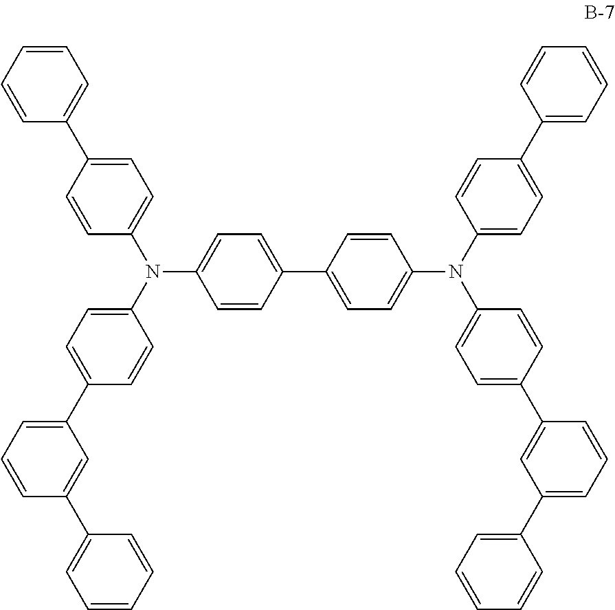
C1(C2=CC=C(N(C3=CC=C(C4=CC(C5=CC=CC=C5)=CC=C4)C=C3)C3=CC=C(C4=CC=CC=C4)C=C3)C=C2)=CC=C(N(C2=CC=C(C3=CC=CC(C4=CC=CC=C4)=C3)C=C2)C2=CC=C(C3=CC=CC=C3)C=C2)C=C1
